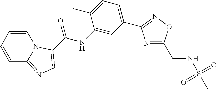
C1=CC=CC2=NC=C(C(NC3=CC(C4=NOC(CNS(=O)(C)=O)=N4)=CC=C3C)=O)N12
